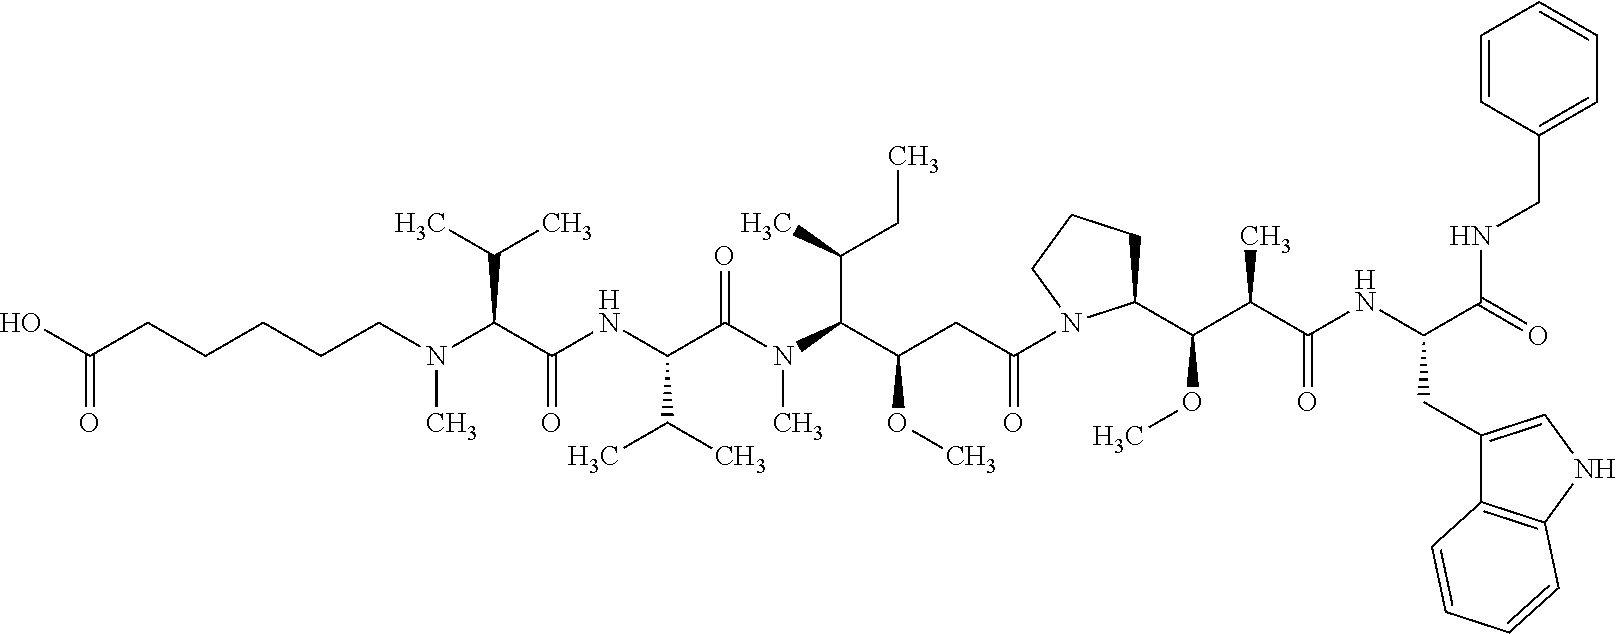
N(C(C(NC(C(C)C)C(N(C)C(C(C)CC)C(CC(=O)N1C(C(C(C(=O)NC(CC2=CNC3=C2C=CC=C3)C(=O)NCC2=CC=CC=C2)C)OC)CCC1)OC)=O)=O)C(C)C)(C)CCCCCC(O)=O
